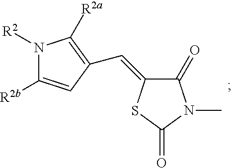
N1([R2])C([R2b])=CC(C=C2C(=O)N(C)C(=O)S2)=C1[R2a]
